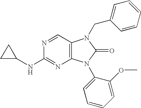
C1=NC(NC2CC2)=NC2=C1N(CC1=CC=CC=C1)C(=O)N2C1=CC=CC=C1OC
